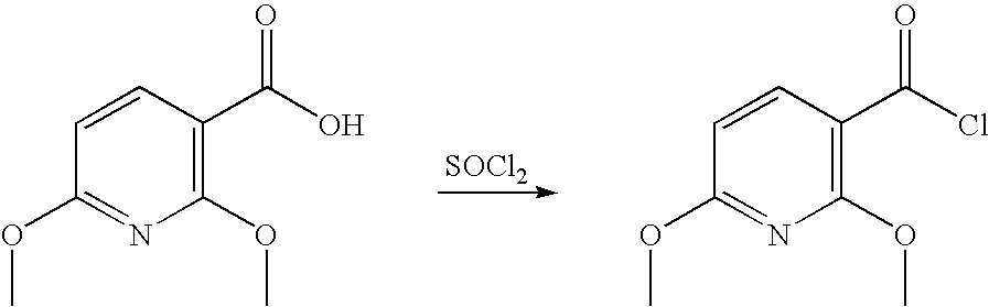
C1(OC)=C(C(=O)O)C=CC(OC)=N1.[SOCl2].C1(OC)=C(C(=O)Cl)C=CC(OC)=N1
